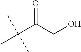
C(C(CO)=O)(C)(C)C
